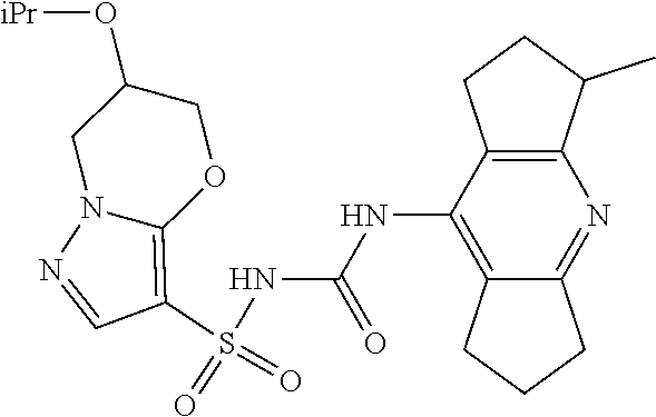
S(NC(NC1=C2C(=NC3=C1CCC3C)CCC2)=O)(C1=C2N(N=C1)CC(O[iPr])CO2)(=O)=O
